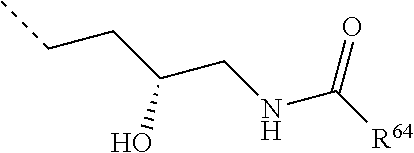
C(C)CC(CNC([R64])=O)O
